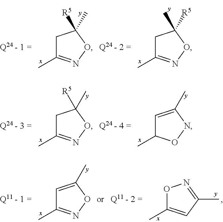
C1C(C)=NOC1([R5])C.C1C(C)=NOC1(C)[R5].C1=C(C)ON=C1C.O1C(C)=CC(C)=N1.C1C(C)=NOC1([R5])C.C1=C(C)NOC1C
